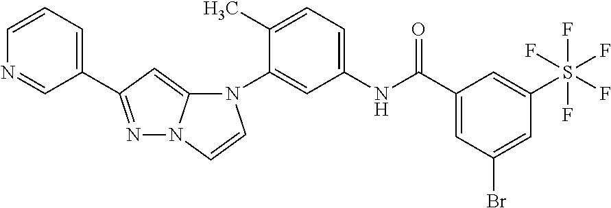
N1=C(C2=CC=CN=C2)C=C2N1C=CN2C1=CC(NC(C2=CC(Br)=CC(S(F)(F)(F)(F)F)=C2)=O)=CC=C1C
